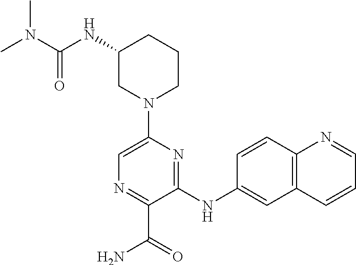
C1(NC(=O)N(C)C)CN(C2=CN=C(C(=O)N)C(NC3=CC4=C(C=C3)N=CC=C4)=N2)CCC1
